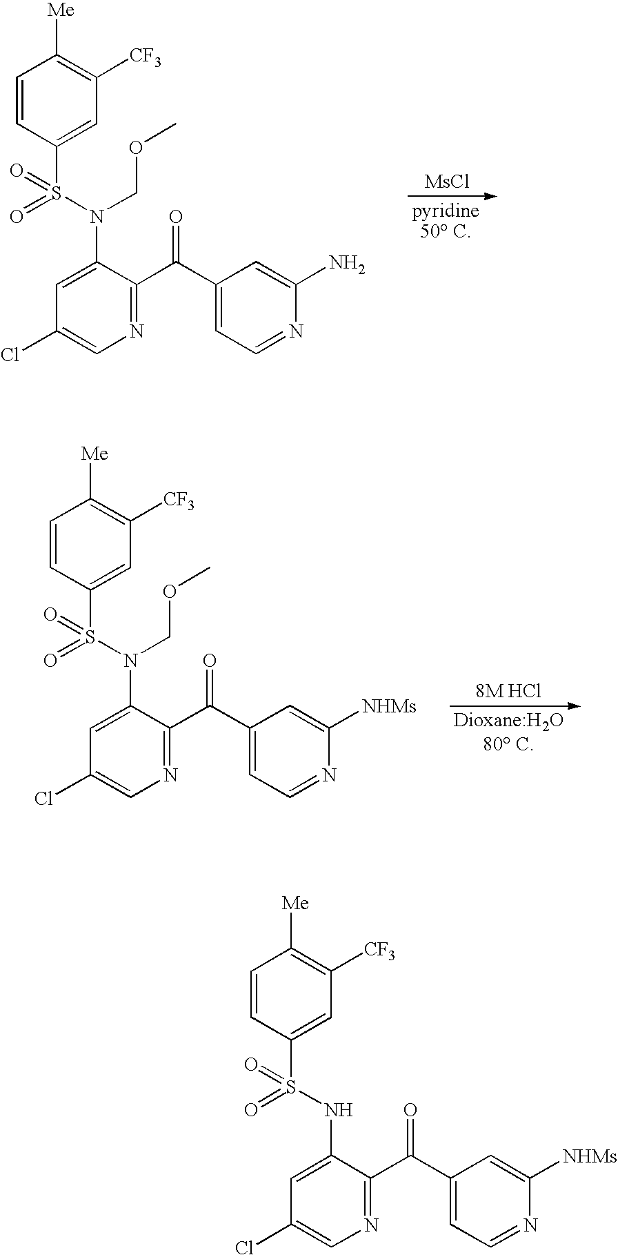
C1=CC(S(N(C2=CC(Cl)=CN=C2C(C2=CC=NC(N)=C2)=O)COC)(=O)=O)=CC([CF3])=C1[Me].[MsCl].C1=CC(S(N(C2=CC(Cl)=CN=C2C(C2=CC=NC([NHMs])=C2)=O)COC)(=O)=O)=CC([CF3])=C1[Me].C1=CC(S(NC2=CC(Cl)=CN=C2C(C2=CC=NC([NHMs])=C2)=O)(=O)=O)=CC([CF3])=C1[Me]
